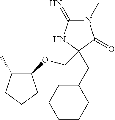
C1(=N)N(C)C(=O)C(CC2CCCCC2)(COC2C(C)CCC2)N1
